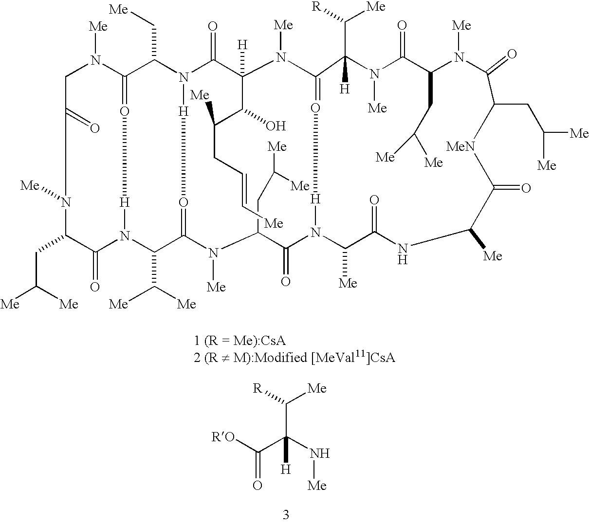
C1(CC([Me])[Me])N([Me])C2=O[H]N(C(C[Me])C3=O[H]N(C(=O)C(CC([Me])[Me])N([Me])C(=O)CN3[Me])C2C([Me])[Me])C(=O)C([H])(C(O)C(CC=C[Me])[Me])N([Me])C2=O[H]N(C([Me])C(=O)NC([Me])C(=O)[MeN]C(CC([Me])[Me])C(=O)N([Me])C(CC([Me])[Me])C(=O)N([Me])C2(C([Me])[R])[H])C1=O.C(C(N[Me])(C([RO])=O)[H])([R])[Me]
